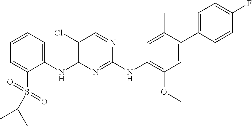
C1(NC2=C(Cl)C=NC(NC3=C(OC)C=C(C4=CC=C(F)C=C4)C(C)=C3)=N2)=CC=CC=C1S(=O)(=O)C(C)C
